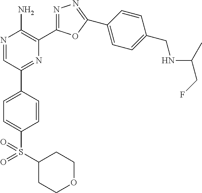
N1=CC(C2=CC=C(S(=O)(C3CCOCC3)=O)C=C2)=NC(C2=NN=C(C3=CC=C(CNC(C)CF)C=C3)O2)=C1N
